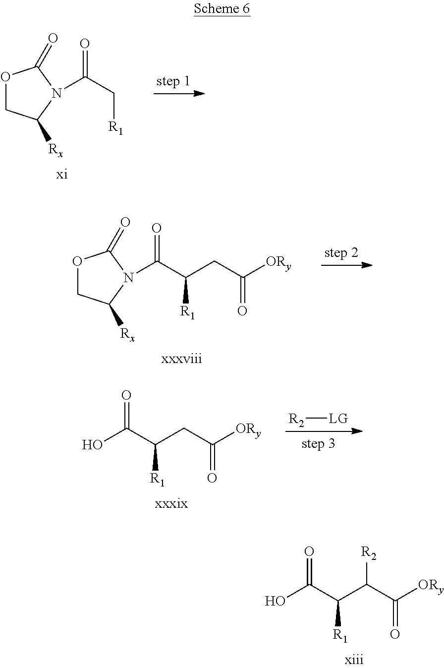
O1CC([Rx])N(C(C[R1])=O)C1=O.O1CC([Rx])N(C(C([R1])CC([ORy])=O)=O)C1=O.OC(C([R1])CC([ORy])=O)=O.[R2][LG].OC(C([R1])C(C([ORy])=O)[R2])=O
